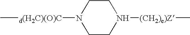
C[d(H2C)(O)C]N1CCN([(CH2)e)Z]C)CC1
